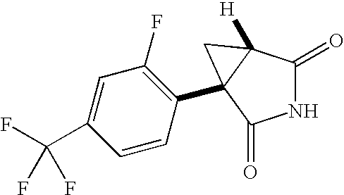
N1C(=O)C2([H])C(C3=C(F)C=C(C(F)(F)F)C=C3)(C1=O)C2
